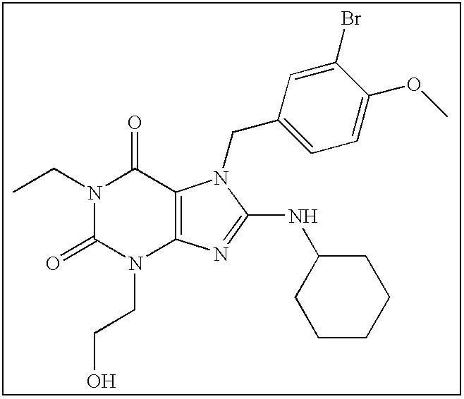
N1(CC)C(=O)N(CCO)C2=C(C1=O)N(CC1=CC=C(OC)C(Br)=C1)C(NC1CCCCC1)=N2
